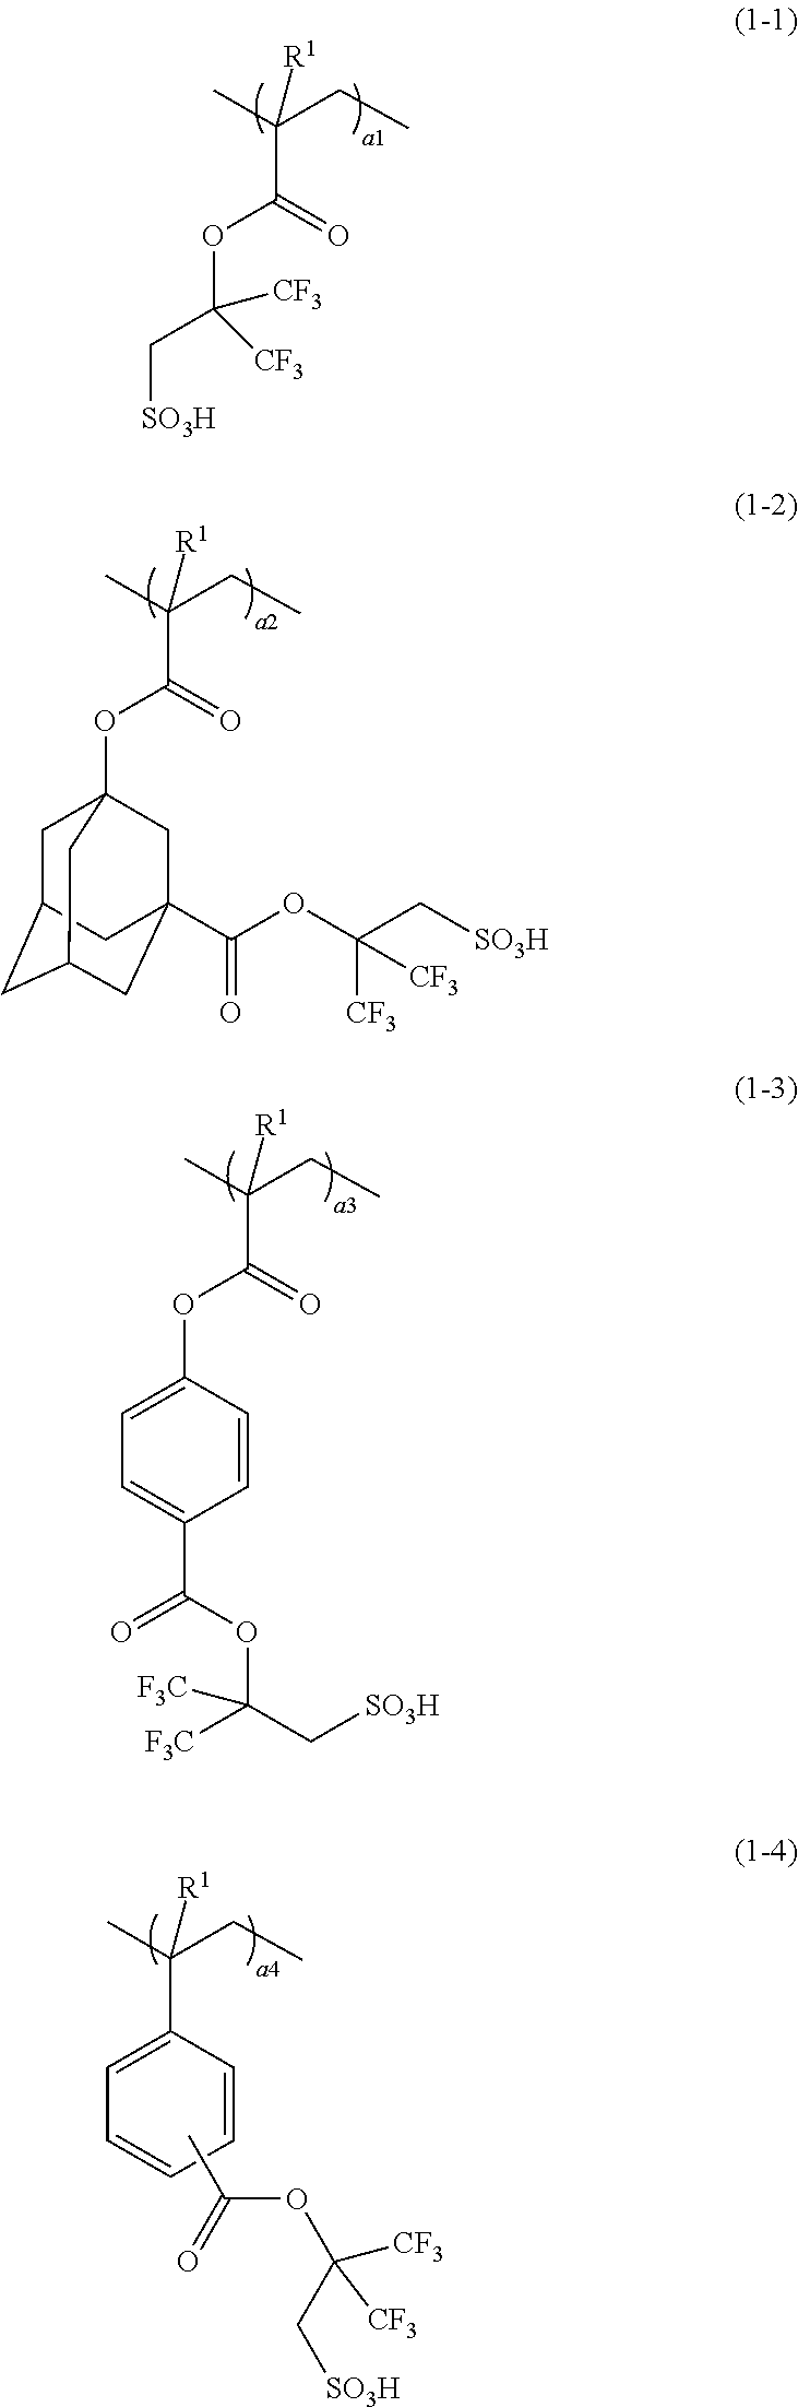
CC(CC)(C(OC(C[SO3H])([CF3])[CF3])=O)[R1].CC(CC)(C(OC12CC3CC(CC(C(OC(C[SO3H])([CF3])[CF3])=O)(C1)C3)C2)=O)[R1].CC(CC)(C(OC1=CC=C(C(OC([F3C])([F3C])C[SO3H])=O)C=C1)=O)[R1].CC(CC)(C1=CC=CC=C1)[R1].CC(OC(C[SO3H])([CF3])[CF3])=O
